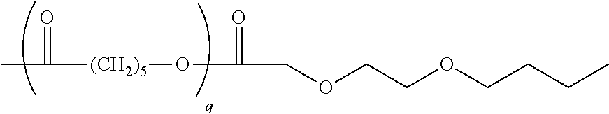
C(=O)([(CH2)5]OC(=O)COCCOCCCC)C
